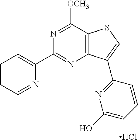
C1(C2=NC3=C(C([OCH3])=N2)SC=C3C2=NC(O)=CC=C2)=CC=CC=N1.Cl
